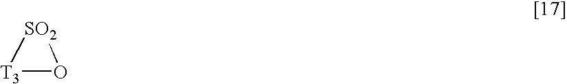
[T3]1O[SO2]1
